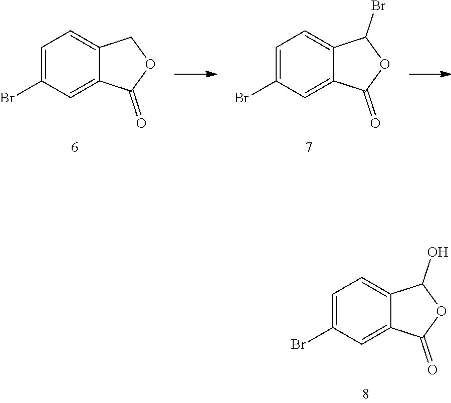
C1=C(Br)C=C2C(=C1)C(O)OC2=O.C1=C(Br)C=C2C(=C1)COC2=O.C1=C(Br)C=C2C(=C1)C(Br)OC2=O
